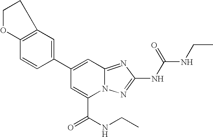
C1(C2=CC3=NC(NC(=O)NCC)=NN3C(C(NCC)=O)=C2)=CC2=C(C=C1)OCC2
